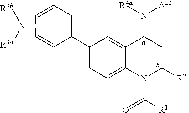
C1(C2=CC=CC=C2)=CC=C2C(=C1)C(N([R4a])[Ar2])CC([R2])N2C([R1])=O.CN([R3a])[R3b]
